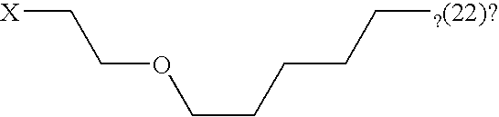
C(OCCCCC[?(22)?])C[X]
